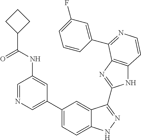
C1(C2=CN=CC(NC(C3CCC3)=O)=C2)=CC=C2C(=C1)C(C1=NC3=C(N1)C=CN=C3C1=CC(F)=CC=C1)=NN2
